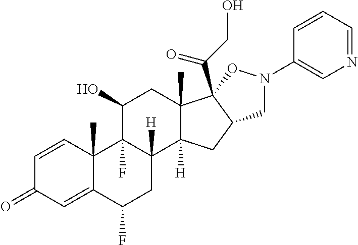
C1=CC2(C)C(=CC1=O)C(F)CC1([H])C2(F)C(O)CC2(C)C1([H])CC1C2(C(CO)=O)ON(C2=CN=CC=C2)C1
